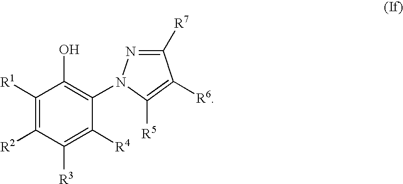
C1([R1])=C([R2])C([R3])=C([R4])C(N2N=C([R7])C([R6])=C2[R5])=C1O
